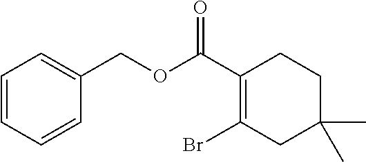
C1(C(OCC2=CC=CC=C2)=O)=C(Br)CC(C)(C)CC1
